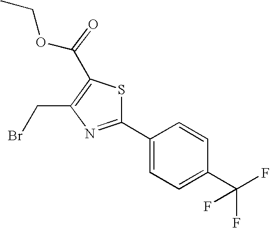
C1(C2=NC(CBr)=C(C(OCC)=O)S2)=CC=C(C(F)(F)F)C=C1
